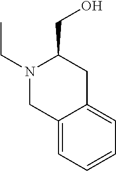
N1(CC)CC2=CC=CC=C2CC1CO
